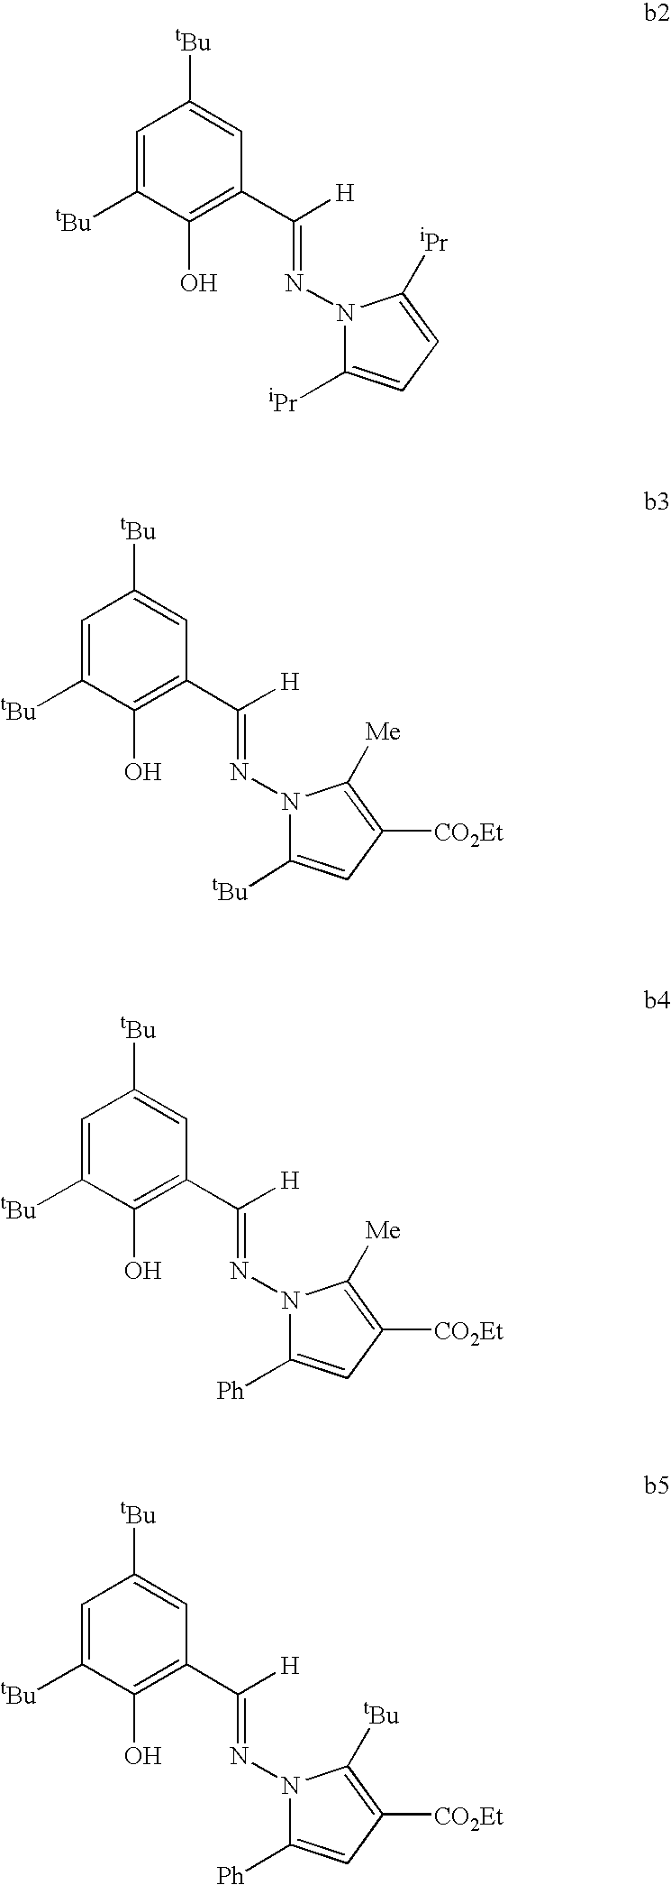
N1(N=C(C2=C(O)C([tBu])=CC([tBu])=C2)[H])C([iPr])=CC=C1[iPr].N1(N=C(C2=C(O)C([tBu])=CC([tBu])=C2)[H])C([tBu])=CC([CO2Et])=C1[Me].N1(N=C(C2=C(O)C([tBu])=CC([tBu])=C2)[H])C([Ph])=CC([CO2Et])=C1[Me].N1(N=C(C2=C(O)C([tBu])=CC([tBu])=C2)[H])C([Ph])=CC([CO2Et])=C1[tBu]
